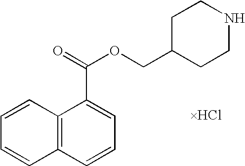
C12=C(C=CC=C1)C(C(=O)OCC1CCNCC1)=CC=C2
